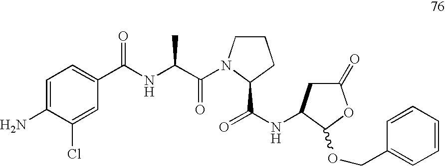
C1=C(N)C(Cl)=CC(C(NC(C(=O)N2CCCC2C(NC2CC(=O)OC2OCC2=CC=CC=C2)=O)C)=O)=C1
